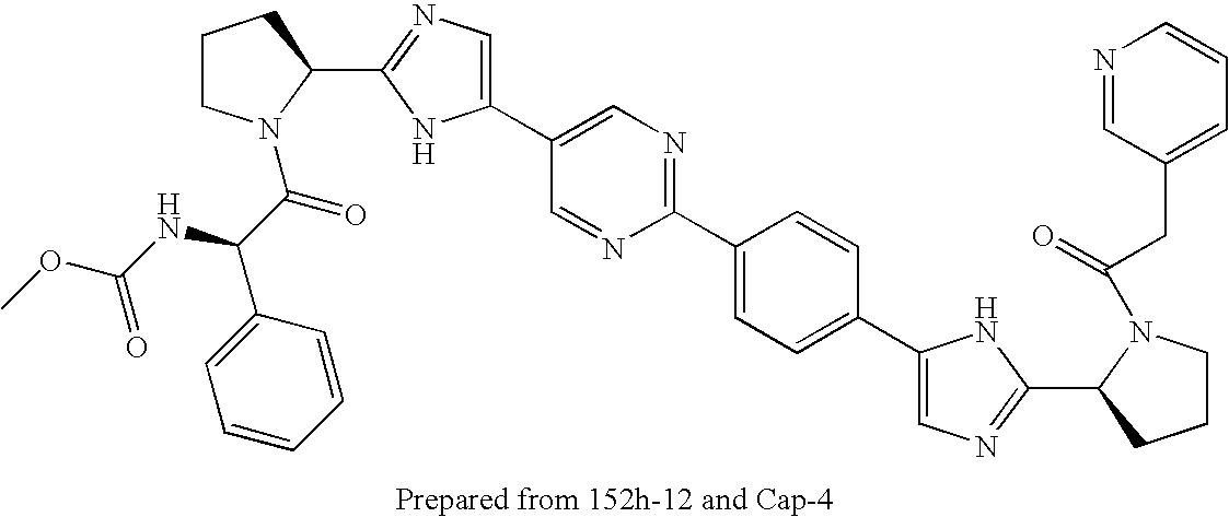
C1(C2=CN=C(C3=CC=C(C4=CN=C(C5N(C(=O)CC6=CC=CN=C6)CCC5)N4)C=C3)N=C2)=CN=C(C2N(C(C(NC(OC)=O)C3=CC=CC=C3)=O)CCC2)N1
